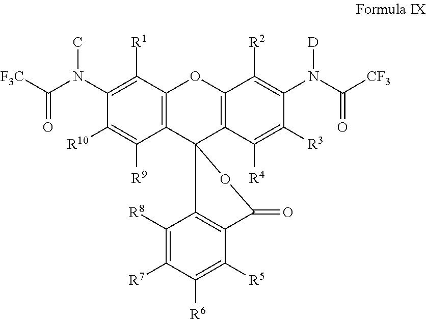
C1(N([D])C(=O)[CF3])=C([R2])C2=C(C([R4])=C1[R3])C1(C3=C(O2)C([R1])=C(N(C)C(=O)[F3C])C([R10])=C3[R9])OC(=O)C2=C1C([R8])=C([R7])C([R6])=C2[R5]
